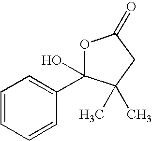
O1C(O)(C2=CC=CC=C2)C(C)(C)CC1=O
